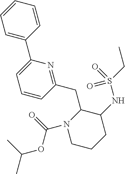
C1CCC(NS(CC)(=O)=O)C(CC2=NC(C3=CC=CC=C3)=CC=C2)N1C(=O)OC(C)C
